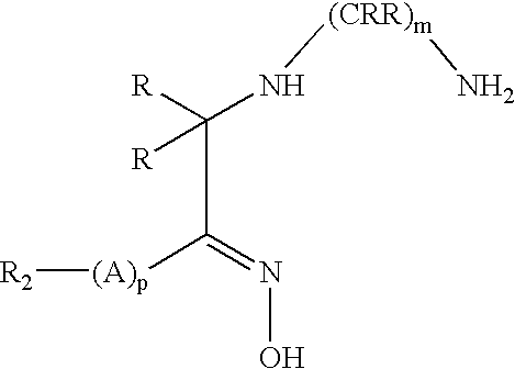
C(C([R])([R])N[(CRR)m]N)(=NO)[(A)p][R2]
